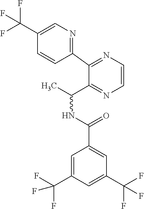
C1=C(C(F)(F)F)C=C(C(NC(C)C2=NC=CN=C2C2=NC=C(C(F)(F)F)C=C2)=O)C=C1C(F)(F)F
